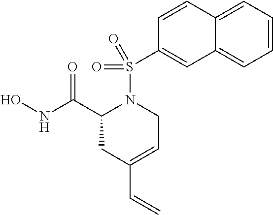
C1=CC=C2C(=C1)C=C(S(N1C(C(NO)=O)CC(C=C)=CC1)(=O)=O)C=C2
